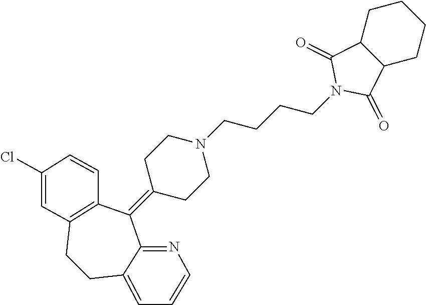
N1(CCCCN2CCC(=C3C4=C(CCC5=CC=CN=C35)C=C(Cl)C=C4)CC2)C(=O)C2C(C1=O)CCCC2
